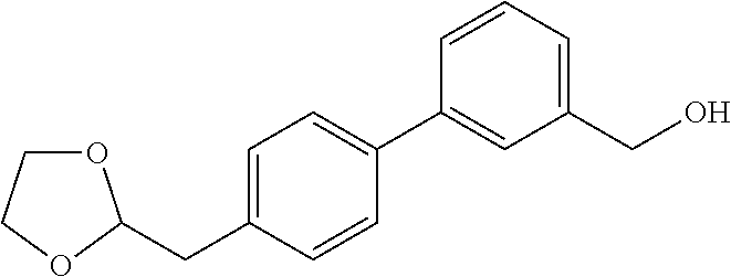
C1=C(CC2OCCO2)C=CC(C2=CC(CO)=CC=C2)=C1
